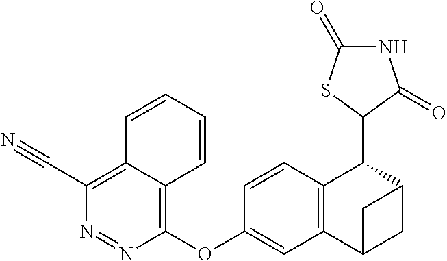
C1(C#N)=C2C(=C(OC3=CC4=C(C=C3)C(C3C(=O)NC(=O)S3)C3CC4C3)N=N1)C=CC=C2
